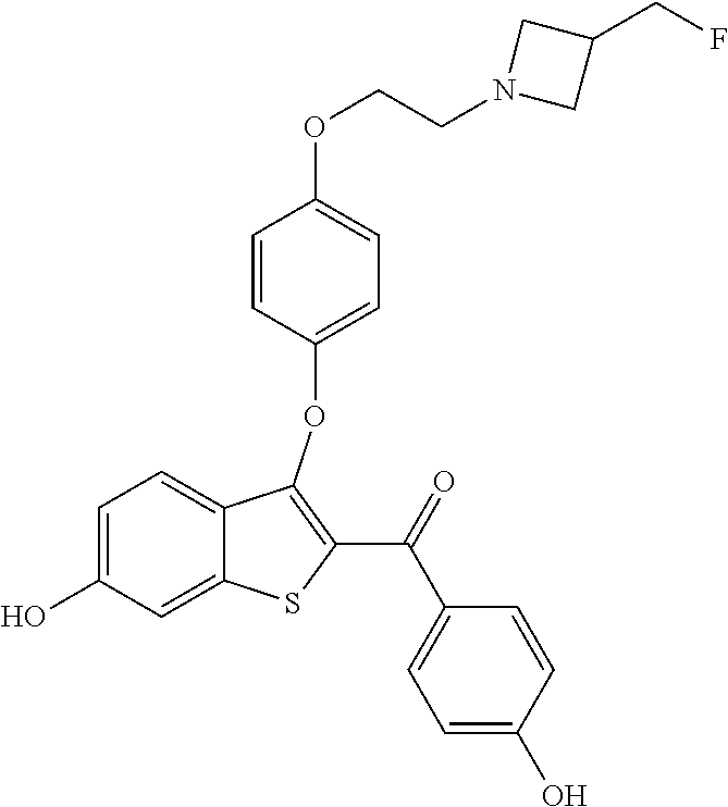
C1=C(O)C=C2C(=C1)C(OC1=CC=C(OCCN3CC(CF)C3)C=C1)=C(C(=O)C1=CC=C(O)C=C1)S2
